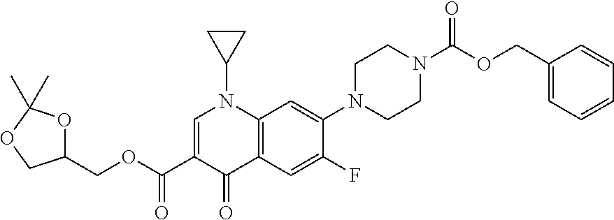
C1(COC(C2=CN(C3CC3)C3=C(C2=O)C=C(F)C(N2CCN(C(OCC4=CC=CC=C4)=O)CC2)=C3)=O)OC(C)(C)OC1
